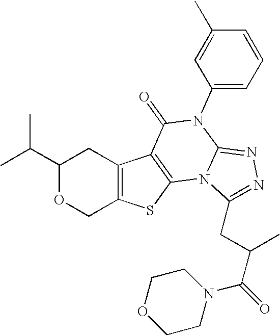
C1(C(C)C)OCC2=C(C1)C1=C(S2)N2C(=NN=C2CC(C(=O)N2CCOCC2)C)N(C2=CC=CC(C)=C2)C1=O
